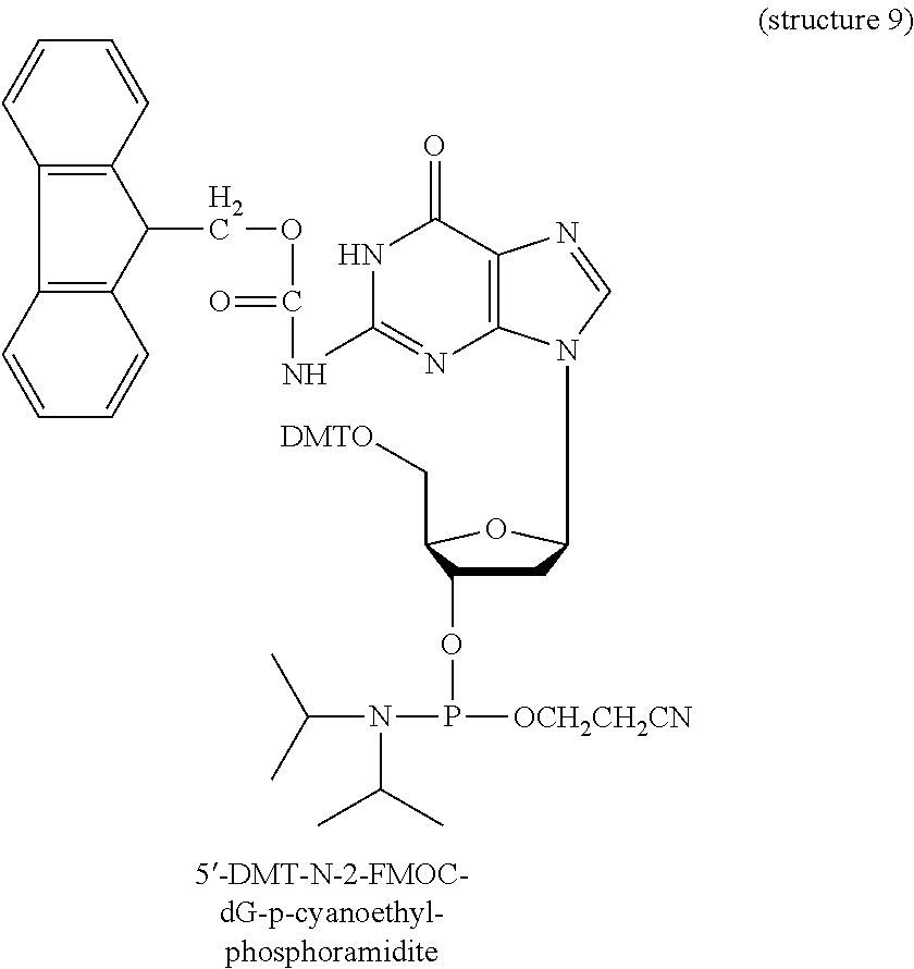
N1C(NC(OCC2C3=C(C4=C2C=CC=C4)C=CC=C3)=O)=NC2=C(C1=O)N=CN2C1CC(OP([OCH2CH2CN])N(C(C)C)C(C)C)C(C[DMTO])O1
